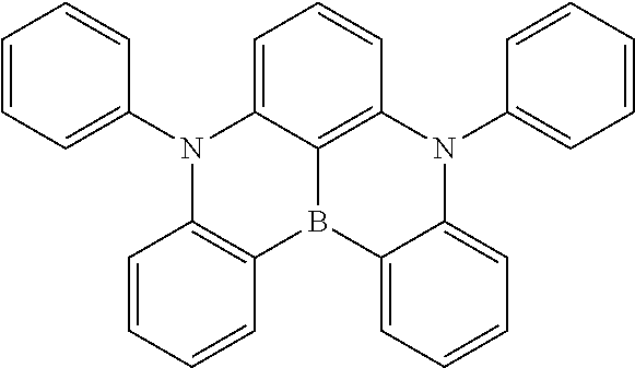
N1(C2=CC=CC=C2)C2=C(B3C4=C(C=CC=C14)N(C1=CC=CC=C1)C1=CC=CC=C31)C=CC=C2
